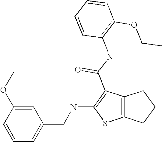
C1=CC=C(CNC2=C(C(NC3=C(OCC)C=CC=C3)=O)C3=C(S2)CCC3)C=C1OC
